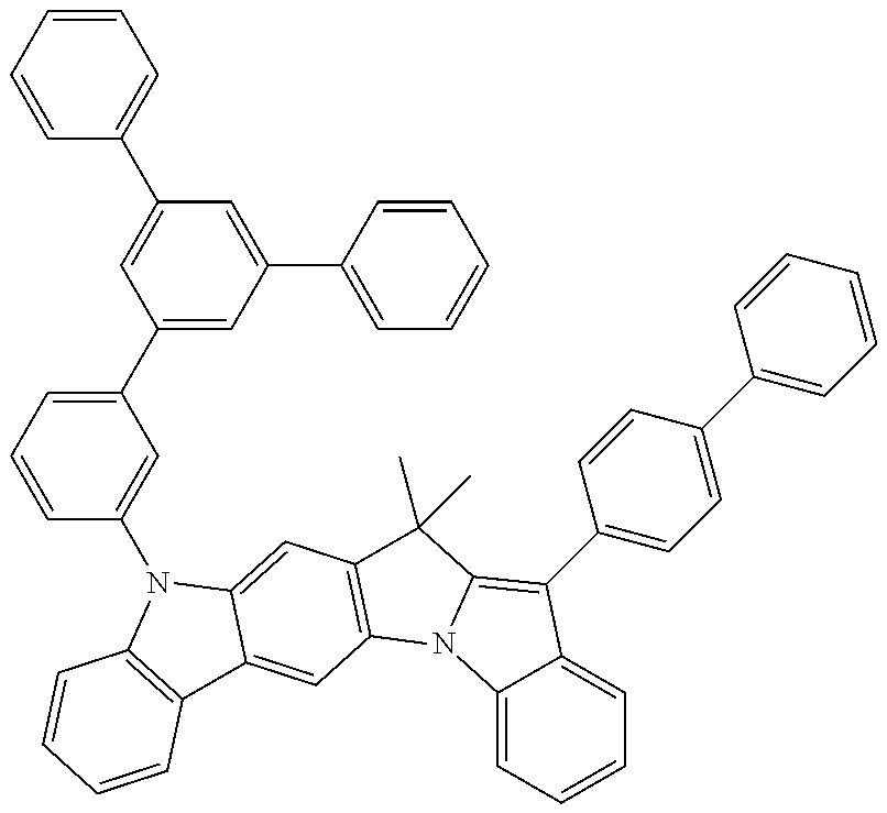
C12=CC=CC=C1C(C1=CC=C(C3=CC=CC=C3)C=C1)=C1N2C2=C(C1(C)C)C=C1C(=C2)C2=C(N1C1=CC(C3=CC(C4=CC=CC=C4)=CC(C4=CC=CC=C4)=C3)=CC=C1)C=CC=C2
